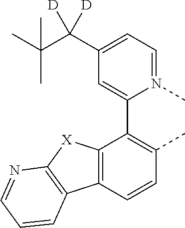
C12=C(C=CC(C)=C1C1=CC(C(C(C)(C)C)([D])[D])=CC=N1C)C1=C([X]2)N=CC=C1
